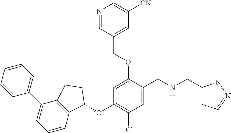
C1=CC=CC=C1C1=CC=CC2=C1CCC2OC1=C(Cl)C=C(CNCC2=CC=NN2)C(OCC2=CC([CN])=CN=C2)=C1
